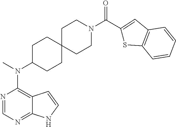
N1=CN=C2C(=C1N(C)C1CCC3(CC1)CCN(C(C1=CC4=C(S1)C=CC=C4)=O)CC3)C=CN2
